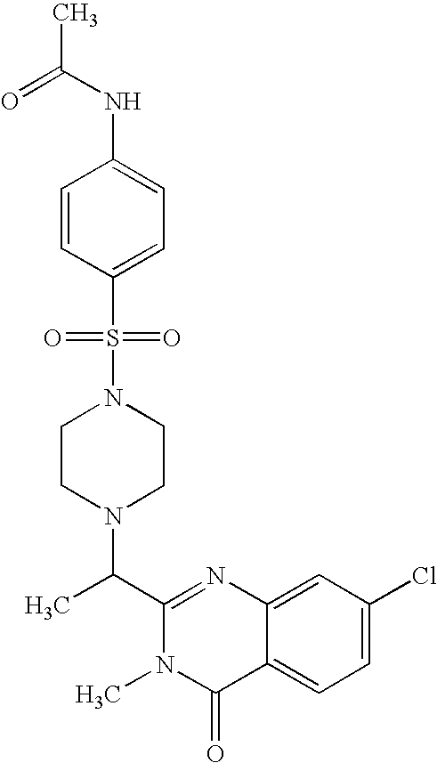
C1(C(N2CCN(S(=O)(=O)C3=CC=C(NC(C)=O)C=C3)CC2)C)=NC2=CC(Cl)=CC=C2C(=O)N1C
